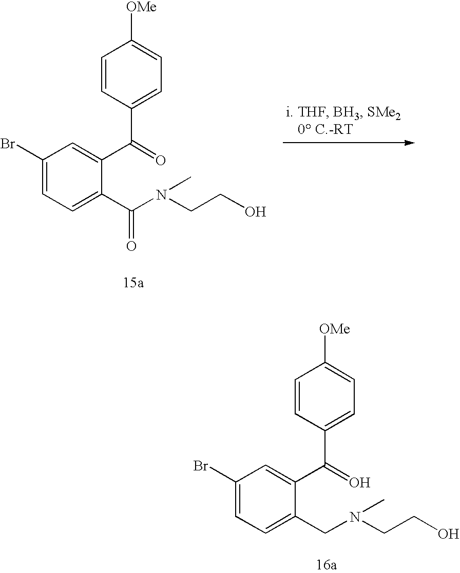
C1(Br)=CC=C(C(N(CCO)C)=O)C(C(=O)C2=CC=C([OMe])C=C2)=C1.C1(Br)=CC=C(CN(CCO)C)C(C(=O)C2=CC=C([OMe])C=C2)=C1
